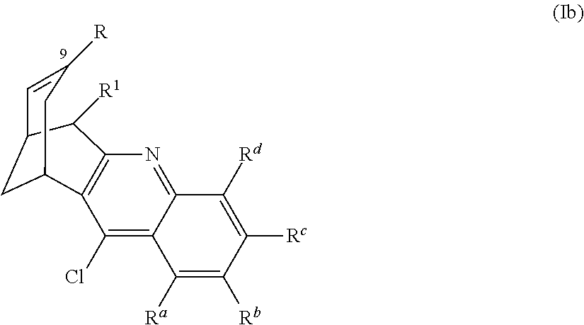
C1=C([R])CC2CC1C([R1])C1=C2C(Cl)=C2C(=N1)C([Rd])=C([Rc])C([Rb])=C2[Ra]
